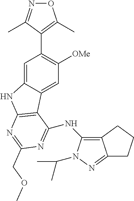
C1=C2C(=CC([OMe])=C1C1=C(C)ON=C1C)C1=C(N2)N=C(COC)N=C1NC1=C2C(=NN1C(C)C)CCC2
